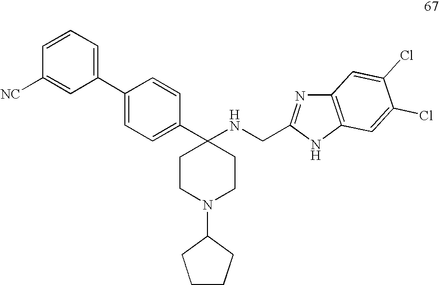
C1(C2=CC=C(C3(NCC4=NC5=C(N4)C=C(Cl)C(Cl)=C5)CCN(C4CCCC4)CC3)C=C2)=CC=CC([NC])=C1
